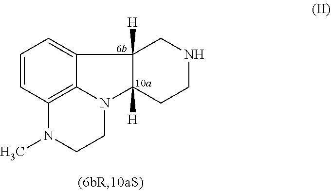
C1=CC2=C3C(=C1)C1([H])C([H])(N3CCN2C)CCNC1
